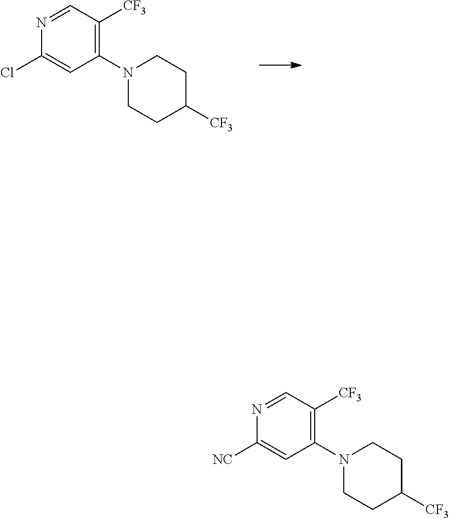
C1(N2CCC([CF3])CC2)=C([CF3])C=NC(Cl)=C1.C1(N2CCC([CF3])CC2)=C([CF3])C=NC([NC])=C1
